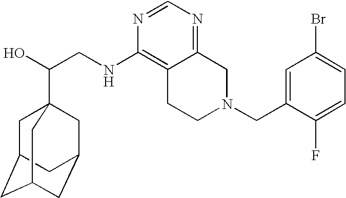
C(CNC1=C2C(=NC=N1)CN(CC1=CC(Br)=CC=C1F)CC2)(O)C12CC3CC(CC(C1)C3)C2
